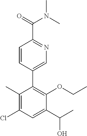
C1(C)=C(Cl)C=C(C(C)O)C(OCC)=C1C1=CN=C(C(N(C)C)=O)C=C1
